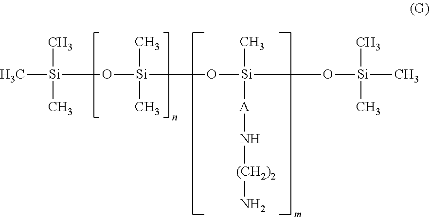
[Si](O[Si](C)(C)O[Si](C)([A]N[(CH2)2]N)O[Si](C)(C)C)(C)(C)C
